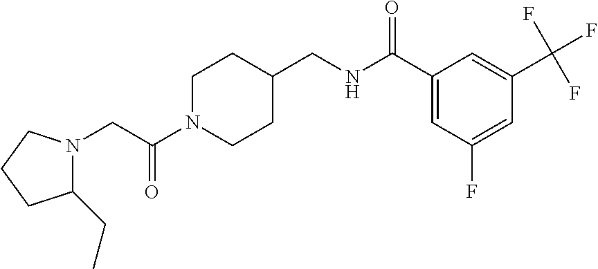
C(C(N1CCC(CNC(C2=CC(F)=CC(C(F)(F)F)=C2)=O)CC1)=O)N1C(CC)CCC1
